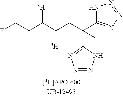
FCCC(C(CC(C1=NN=NN1)(C1=NN=NN1)C)[T])[T]
